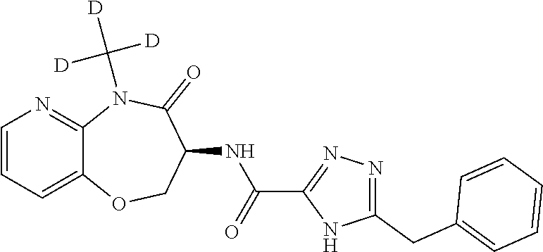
C12=CC=CN=C1N(C([D])([D])[D])C(=O)C(NC(C1=NN=C(CC3=CC=CC=C3)N1)=O)CO2
